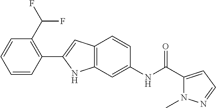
C1=CC=CC(C(F)F)=C1C1=CC2=C(N1)C=C(NC(C1=CC=NN1C)=O)C=C2
